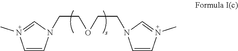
C1=CN(C)=CN1CCOCCN1C=CN(C)=C1
